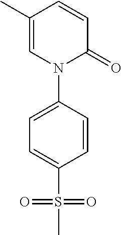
C1(C)=CN(C2=CC=C(S(C)(=O)=O)C=C2)C(=O)C=C1
